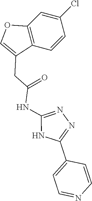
N1=C(NC(=O)CC2=COC3=C2C=CC(Cl)=C3)NC(C2=CC=NC=C2)=N1
